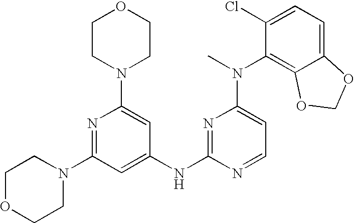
C1(NC2=NC(N(C3=C4C(=CC=C3Cl)OCO4)C)=CC=N2)=CC(N2CCOCC2)=NC(N2CCOCC2)=C1
